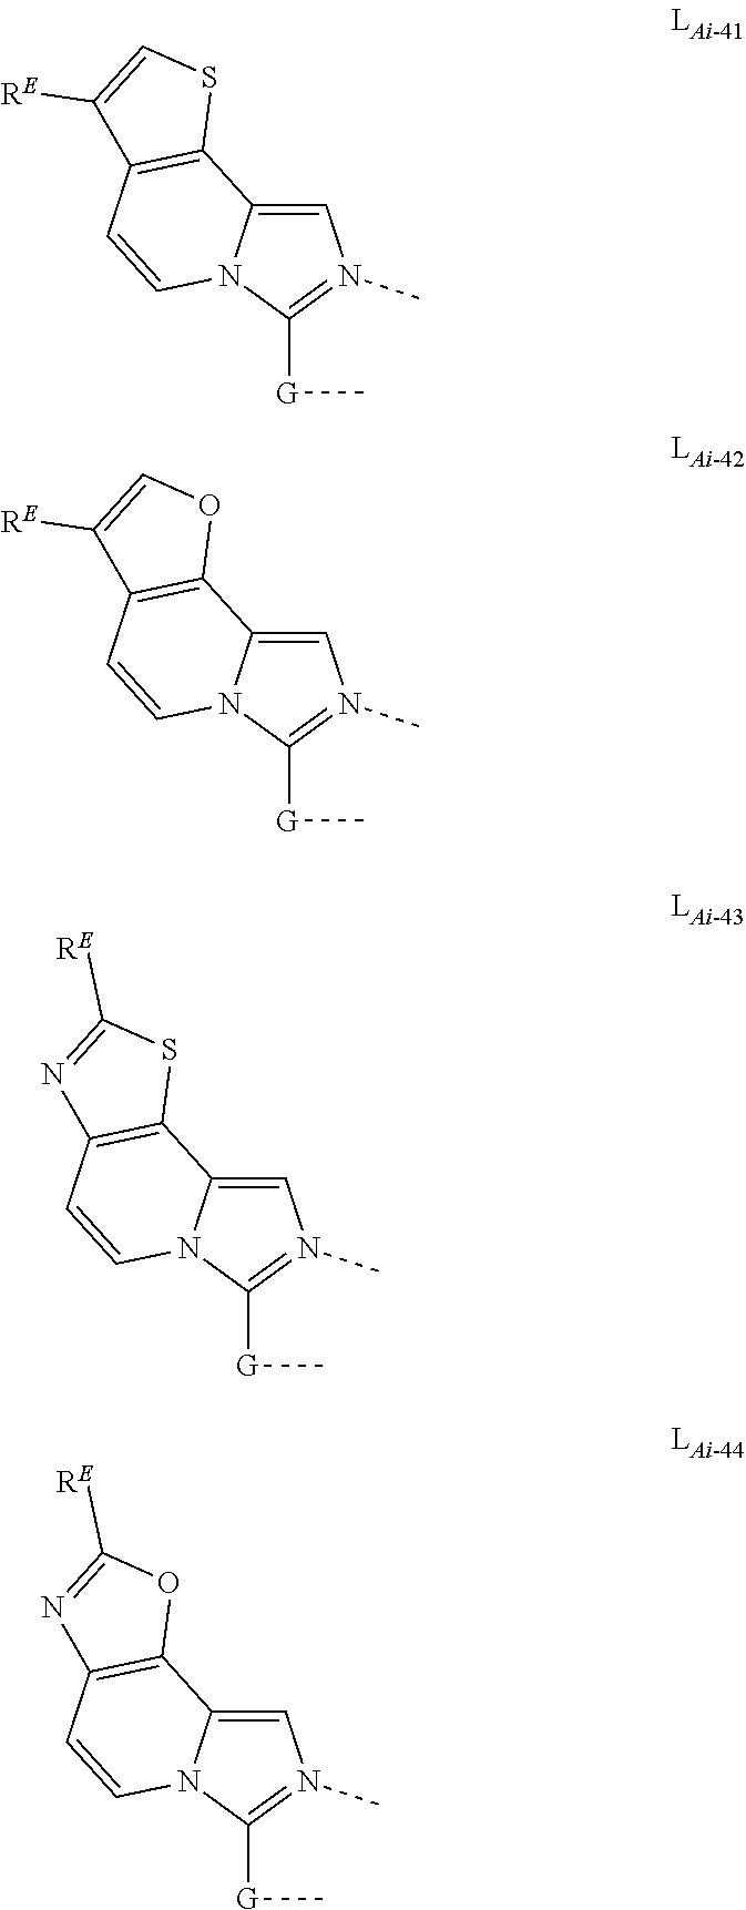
C1=C2N(C([G]C)=N1C)C=CC1=C2SC=C1[RE].C1=C2N(C([G]C)=N1C)C=CC1=C2OC=C1[RE].C1=C2N(C([G]C)=N1C)C=CC1=C2SC([RE])=N1.C1=C2N(C([G]C)=N1C)C=CC1=C2OC([RE])=N1
